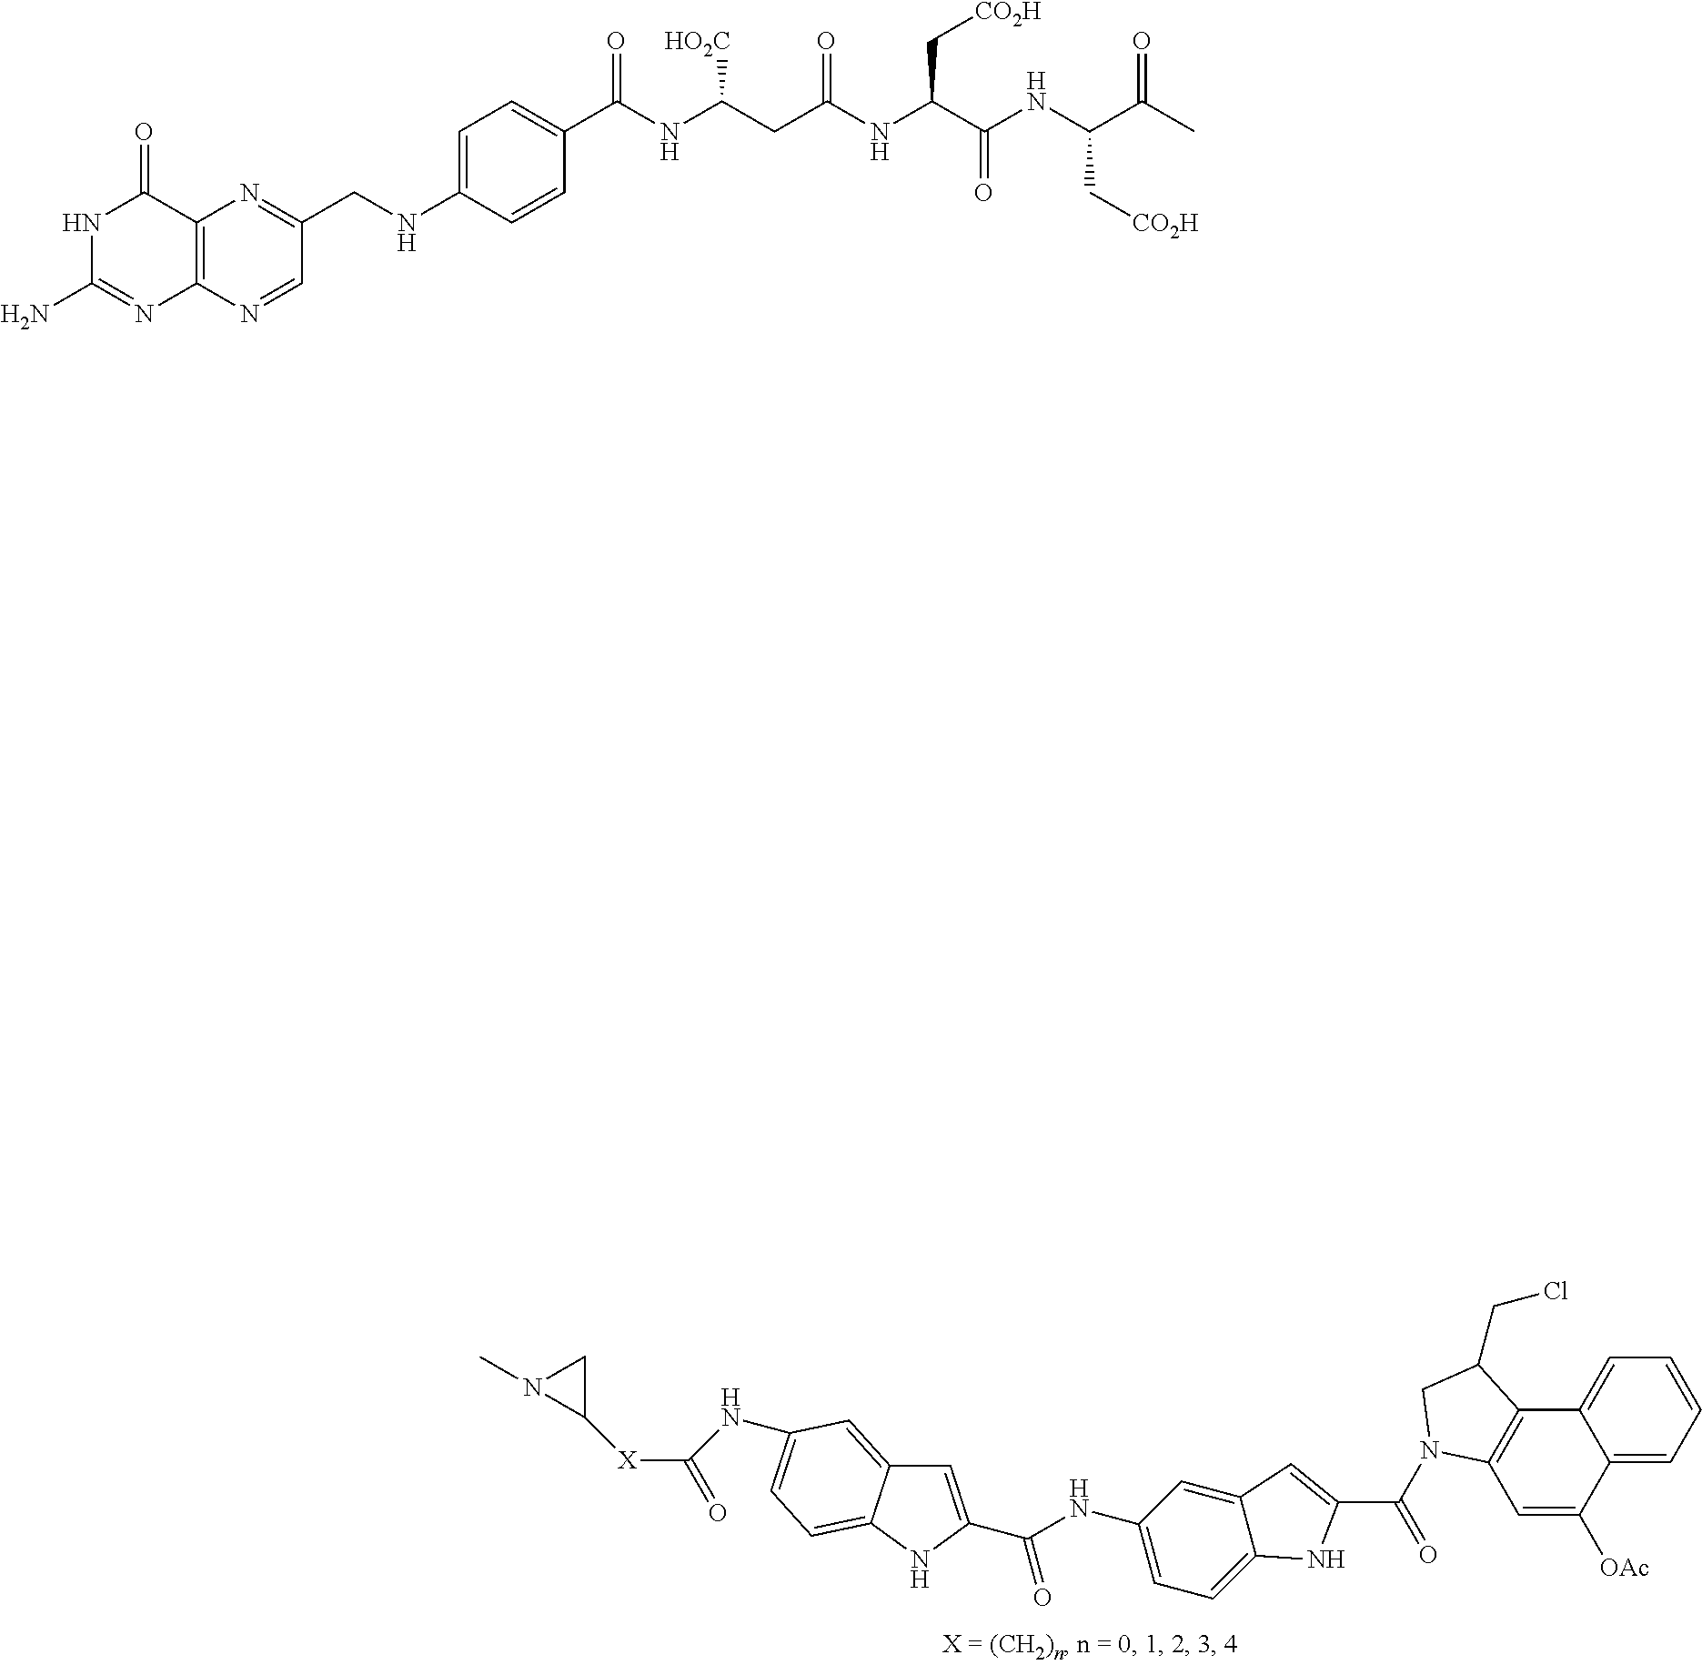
C12=CC=CC=C1C([OAc])=CC1=C2C(CCl)CN1C(=O)C1=CC2=CC(NC(C3=CC4=CC(NC([X]C5N(C)C5)=O)=CC=C4N3)=O)=CC=C2N1.N1C(N)=NC2=C(C1=O)N=C(CNC1=CC=C(C(NC(CC(NC(C(NC(C(C)=O)C[CO2H])=O)C[CO2H])=O)[HO2C])=O)C=C1)C=N2
